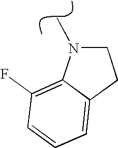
C12=C(F)C=CC=C1CCN2C
